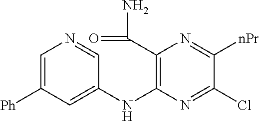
C1=C([Ph])C=C(NC2=C(C(=O)N)N=C([nPr])C(Cl)=N2)C=N1
